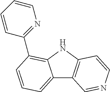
C12=CC=CC(C3=NC=CC=C3)=C1NC1=C2C=NC=C1
